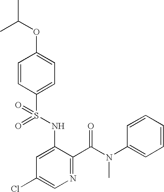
O=S(NC1=CC(Cl)=CN=C1C(N(C1=CC=CC=C1)C)=O)(=O)C1=CC=C(OC(C)C)C=C1
